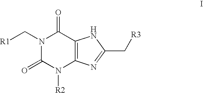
[R1]CN1C(=O)N([R2])C2=C(C1=O)NC(C[R3])=N2
